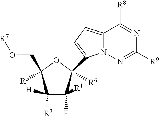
C1([H])([R3])C([R1])(F)C([R6])(C2=CC=C3N2N=C([R9])N=C3[R8])OC1(CO[R7])[R5]
